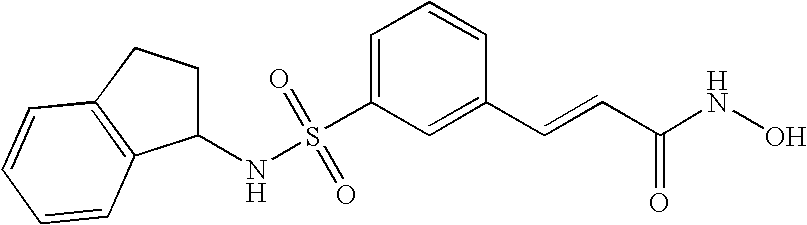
S(C1=CC=CC(C=CC(NO)=O)=C1)(NC1CCC2=C1C=CC=C2)(=O)=O
